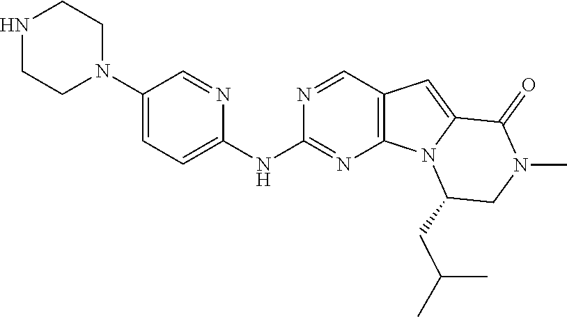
N1=CC2=C(N=C1NC1=CC=C(N3CCNCC3)C=N1)N1C(=C2)C(=O)N(C)CC1CC(C)C
